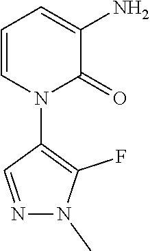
C1=CN(C2=C(F)N(C)N=C2)C(=O)C(N)=C1
